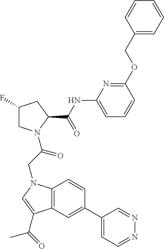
C1(F)CN(C(CN2C3=C(C=C(C4=CC=NN=C4)C=C3)C(C(C)=O)=C2)=O)C(C(NC2=CC=CC(OCC3=CC=CC=C3)=N2)=O)C1
